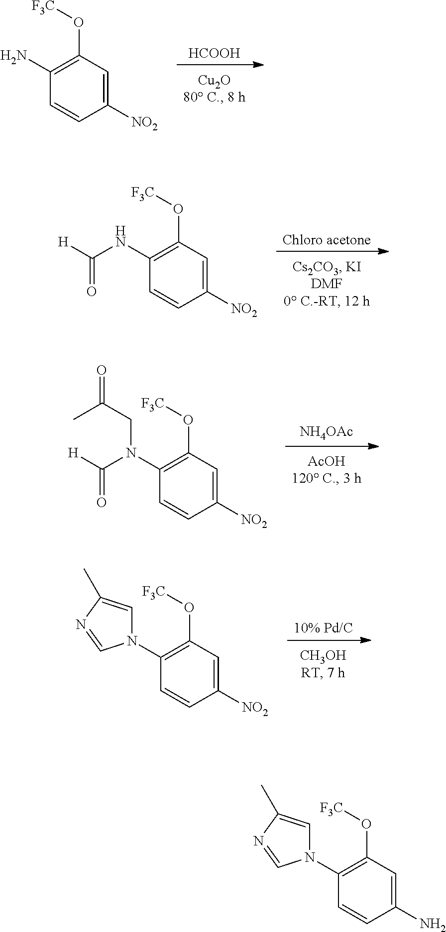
[10% Pd/C].C1(N2C=C(C)N=C2)=C(O[F3C])C=C([NO2])C=C1.[HCOOH].C1(N)=C(O[F3C])C=C([NO2])C=C1.[Chloro acetone].C1(NC([H])=O)=C(O[F3C])C=C([NO2])C=C1.[NH4OAc].C1(N(C([H])=O)CC(=O)C)=C(O[F3C])C=C([NO2])C=C1.C1(N2C=C(C)N=C2)=C(O[F3C])C=C(N)C=C1
